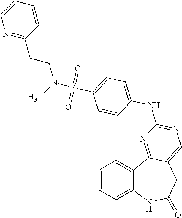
C1=CC=C2C(=C1)C1=NC(NC3=CC=C(S(N(C)CCC4=NC=CC=C4)(=O)=O)C=C3)=NC=C1CC(=O)N2
